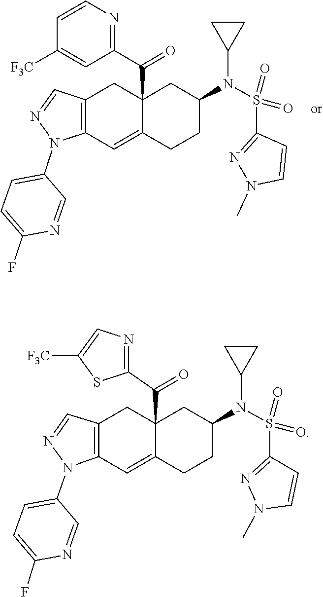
C1CC1N(S(=O)(C1=NN(C)C=C1)=O)C1CC2(C(C3=NC=CC([F3C])=C3)=O)C(=CC3=C(C=NN3C3=CC=C(F)N=C3)C2)CC1.C1=C(N2C3=C(C=N2)CC2(C(C4=NC=C([F3C])S4)=O)CC(N(C4CC4)S(C4=NN(C)C=C4)(=O)=O)CCC2=C3)C=NC(F)=C1
